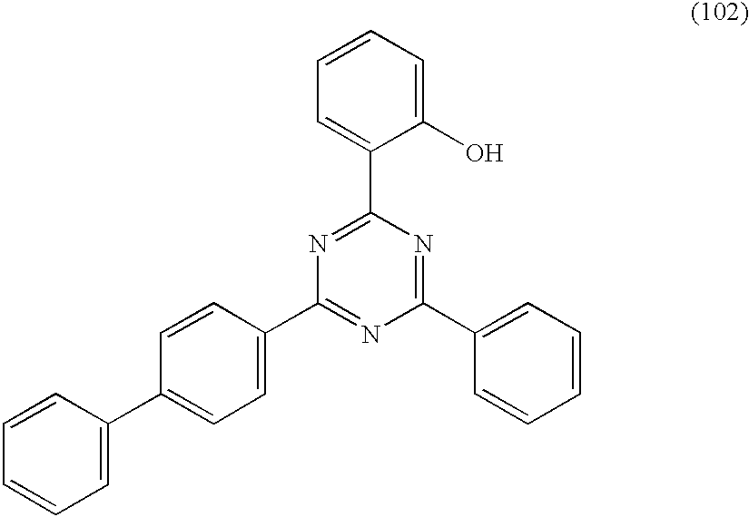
C1=CC=C(C2=CC=C(C3=NC(C4=CC=CC=C4)=NC(C4=CC=CC=C4O)=N3)C=C2)C=C1
